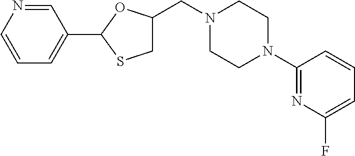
C1=NC=CC=C1C1SCC(CN2CCN(C3=NC(F)=CC=C3)CC2)O1
